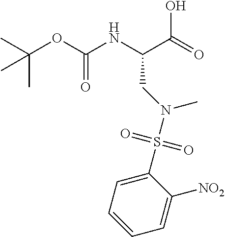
CC(OC(NC(C(=O)O)CN(S(=O)(=O)C1=CC=CC=C1[NO2])C)=O)(C)C
